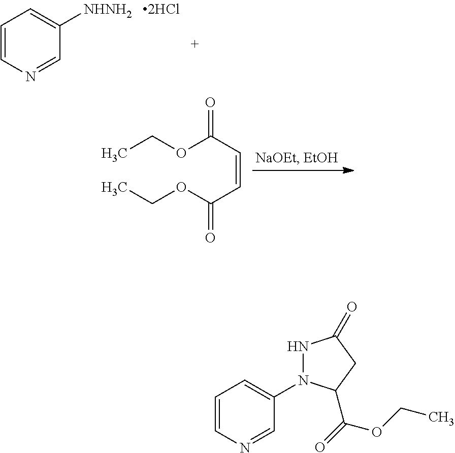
C1=CN=CC([NHNH2])=C1.CCOC(C=CC(OCC)=O)=O.C1=CN=CC(N2NC(=O)CC2C(=O)OCC)=C1
